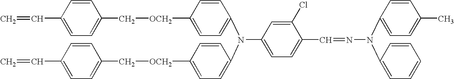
C1(N(C2=CC=C([OCH2]CC3=CC=C(C=C)C=C3)C=C2)C2=CC=C([OCH2]CC3=CC=C(C=C)C=C3)C=C2)=CC=C(C=NN(C2=CC=C(C)C=C2)C2=CC=CC=C2)C(Cl)=C1
